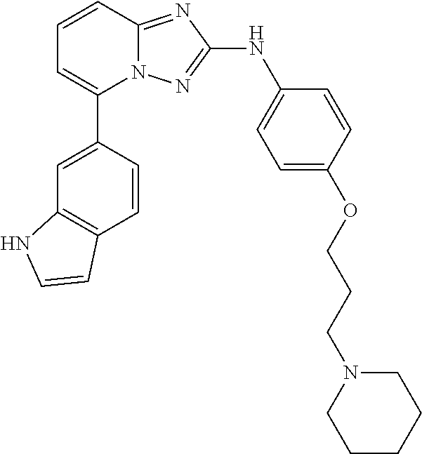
C1=CC2=NC(NC3=CC=C(OCCCN4CCCCC4)C=C3)=NN2C(C2=CC3=C(C=C2)C=CN3)=C1
